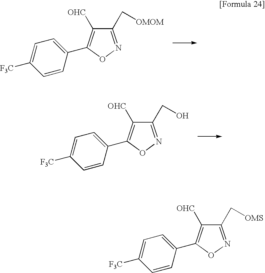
C1=CC(C2=C([OHC])C(C[OMOM])=NO2)=CC=C1[F3C].C1=CC(C2=C([OHC])C(CO)=NO2)=CC=C1[F3C].C1=CC(C2=C([OHC])C(C[OMS])=NO2)=CC=C1[F3C]
